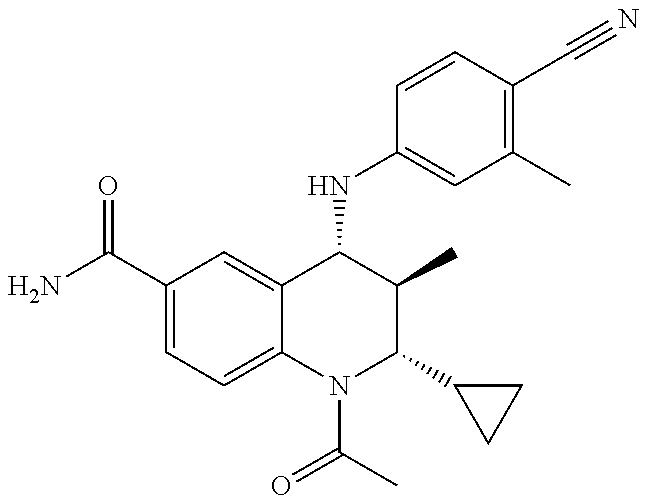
C1(C(=O)N)=CC=C2C(=C1)C(NC1=CC(C)=C(C#N)C=C1)C(C)C(C1CC1)N2C(C)=O
